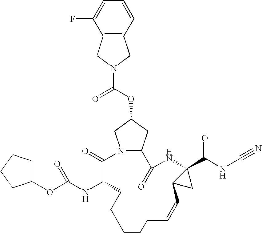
N12C(CC(OC(=O)N3CC4=C(C3)C(F)=CC=C4)C1)C(=O)NC1(C(NC#N)=O)C(C1)C=CCCCCCC(NC(OC1CCCC1)=O)C2=O
